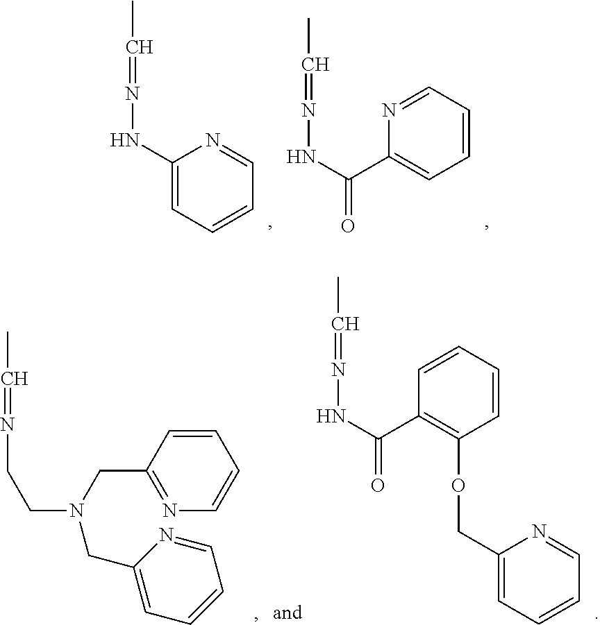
C1(NN=CC)=CC=CC=N1.N1=CC=CC=C1C(NN=CC)=O.N1=C(CN(CCN=CC)CC2=CC=CC=N2)C=CC=C1.C1=CC=CC(OCC2=CC=CC=N2)=C1C(=O)NN=CC
